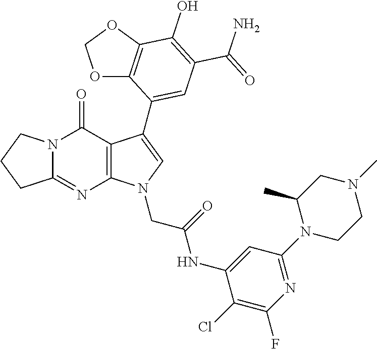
C12=NC3=C(C(=O)N1CCC2)C(C1=CC(C(=O)N)=C(O)C2=C1OCO2)=CN3CC(NC1=CC(N2CCN(C)CC2C)=NC(F)=C1Cl)=O
